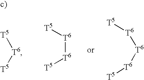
[T5][T6][T5].[T5][T6][T6][T5].[T5][T6][T6][T6][T5]
